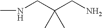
CNCC(CN)(C)C
